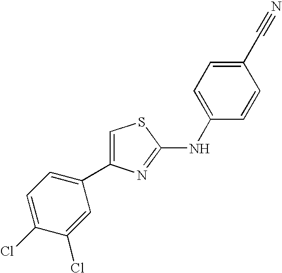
C1=C(NC2=NC(C3=CC=C(Cl)C(Cl)=C3)=CS2)C=CC(C#N)=C1
